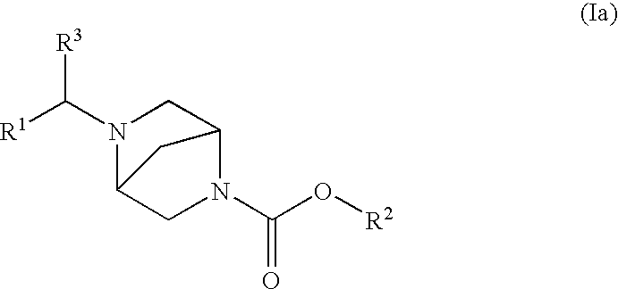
N1(C(O[R2])=O)C2CN(C([R1])[R3])C(C1)C2
